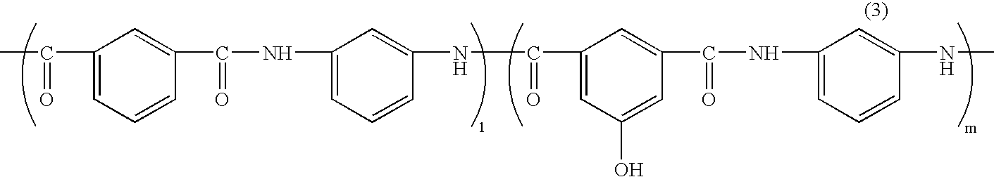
CC(C1=CC=CC(C(NC2=CC=CC(NC(C3=CC(O)=CC(C(NC4=CC=CC(NC)=C4)=O)=C3)=O)=C2)=O)=C1)=O
